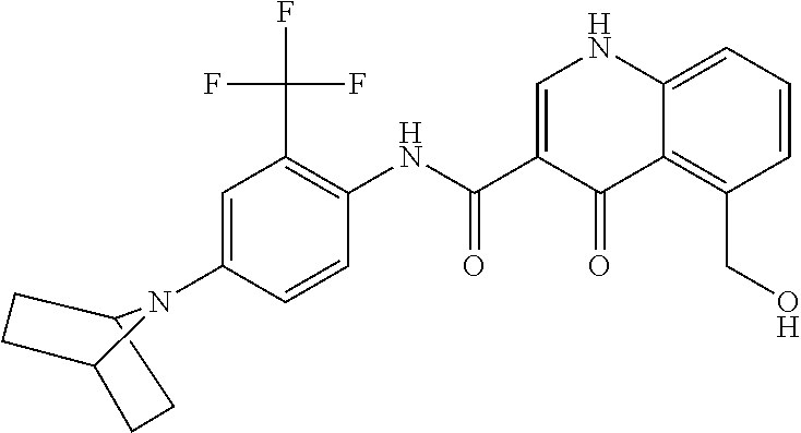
C12CCC(CC1)N2C1=CC(C(F)(F)F)=C(NC(C2=CNC3=CC=CC(CO)=C3C2=O)=O)C=C1
